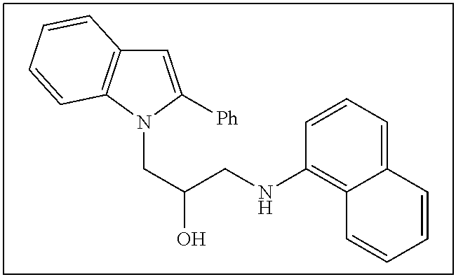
C1=C([Ph])N(CC(O)CNC2=C3C(=CC=C2)C=CC=C3)C2=C1C=CC=C2
